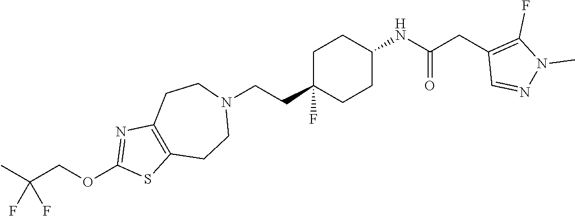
C1C(CCN2CCC3=C(CC2)SC(OCC(C)(F)F)=N3)(F)CCC(NC(CC2=C(F)N(C)N=C2)=O)C1
